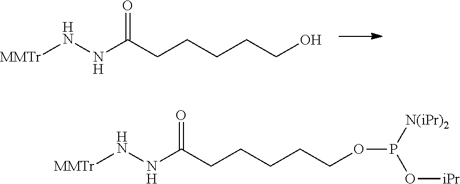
[MMTr]NNC(CCCCCO)=O.C(CCCCOP(O[iPr])[N(iPr)2])C(NN[MMTr])=O
